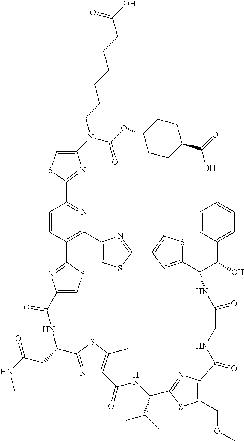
C1(N(C(OC2CCC(C(=O)O)CC2)=O)CCCCCCC(O)=O)=CSC(C2=NC3=C(C=C2)C2=NC(=CS2)C(=O)NC(CC(=O)NC)C2=NC(=C(C)S2)C(=O)NC(C(C)C)C2=NC(=C(COC)S2)C(=O)NCC(=O)NC(C(C2=CC=CC=C2)O)C2=NC(=CS2)C2=NC3=CS2)=N1
